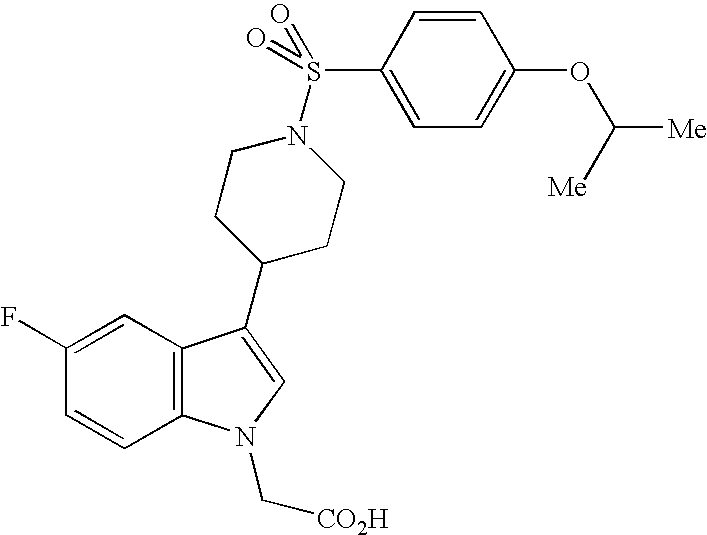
C1(F)=CC2=C(C=C1)N(C[CO2H])C=C2C1CCN(S(C2=CC=C(OC([Me])[Me])C=C2)(=O)=O)CC1
